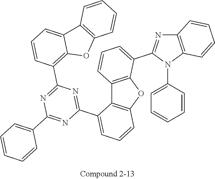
C12=C(OC3=C1C(C1=NC(C4=C5C(=CC=C4)C4=C(O5)C=CC=C4)=NC(C4=CC=CC=C4)=N1)=CC=C3)C(C1=NC3=C(N1C1=CC=CC=C1)C=CC=C3)=CC=C2
